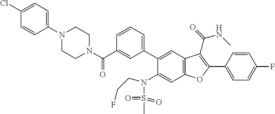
C1=CC(C2=C(C(=O)NC)C3=C(C=C(N(S(C)(=O)=O)CCF)C(C4=CC=CC(C(=O)N5CCN(C6=CC=C(Cl)C=C6)CC5)=C4)=C3)O2)=CC=C1F
